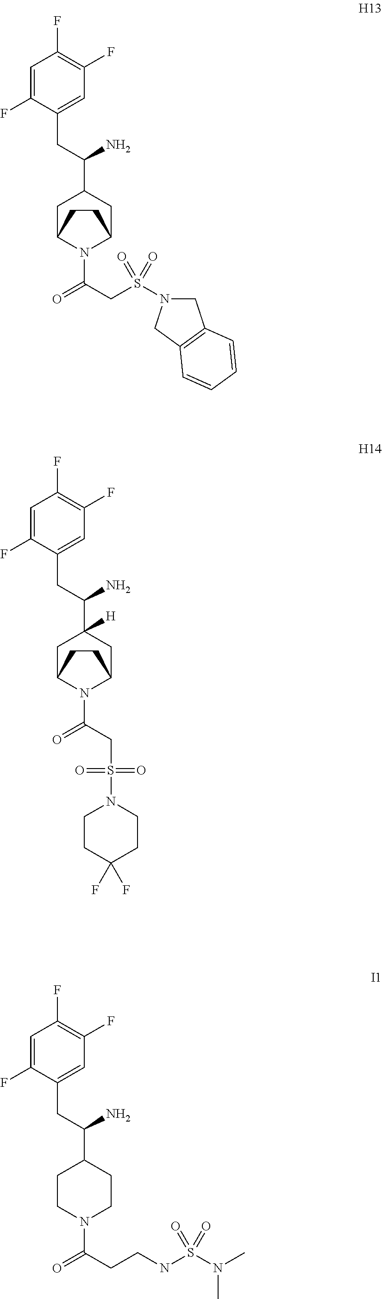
C1=C(F)C(CC(C2CC3N(C(=O)CS(=O)(=O)N4CC5=C(C4)C=CC=C5)C(C2)CC3)N)=CC(F)=C1F.C1=C(F)C(CC(C2([H])CC3N(C(=O)CS(=O)(=O)N4CCC(F)(F)CC4)C(C2)CC3)N)=CC(F)=C1F.C1=C(F)C(CC(C2CCN(C(=O)CCNS(N(C)C)(=O)=O)CC2)N)=CC(F)=C1F
